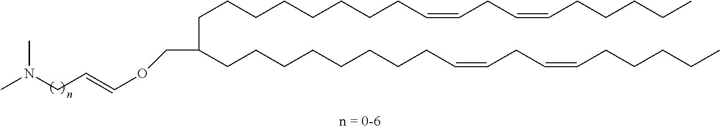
C(CCCCCCCCC=CCC=CCCCCC)(CCCCCCCCC=CCC=CCCCCC)COC=CCN(C)C
